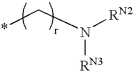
*CN([RN2])[RN3]
